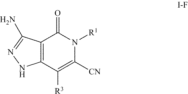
C12=C(C([R3])=C([CN])N([R1])C1=O)NN=C2N
